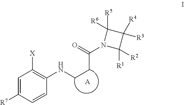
C1=C([R7])C=CC(NCCC(=O)N2C([R1])([R2])C([R4])([R3])C2([R5])[R6])=C1[X].[A]
